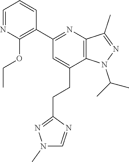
CC(N1C2=C(C(C)=N1)N=C(C1=C(OCC)N=CC=C1)C=C2CCC1=NN(C)C=N1)C
